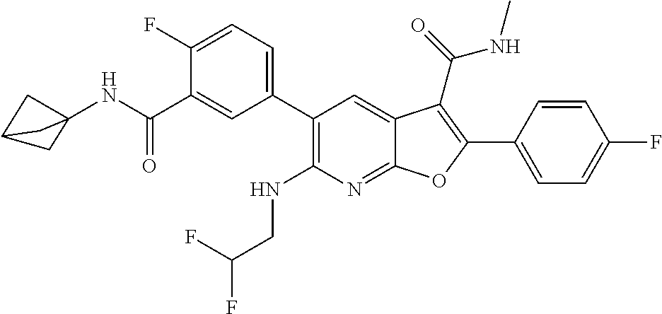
C1=C(C2=C(C(=O)NC)C3=CC(C4=CC=C(F)C(C(NC56CC(C5)C6)=O)=C4)=C(NCC(F)F)N=C3O2)C=CC(F)=C1
